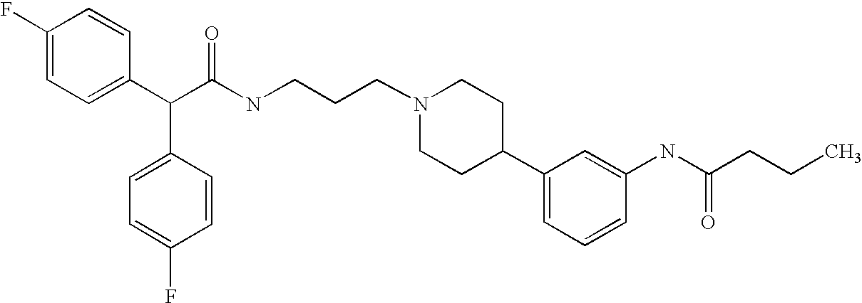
C(C(C1=CC=C(F)C=C1)C1=CC=C(F)C=C1)(NCCCN1CCC(C2=CC=CC(NC(CCC)=O)=C2)CC1)=O
